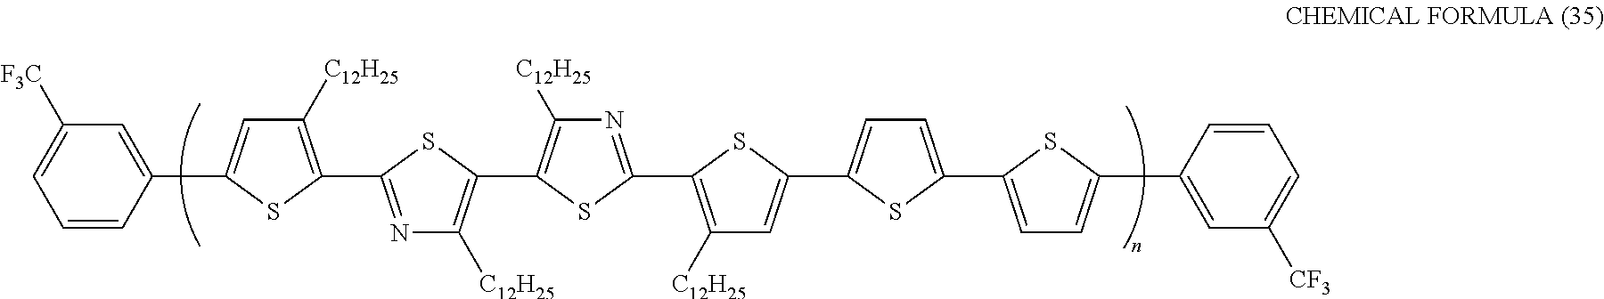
C1=CC(C2=CC([C12H25])=C(C3=NC([C12H25])=C(C4=C([C12H25])N=C(C5=C([C12H25])C=C(C6=CC=C(C7=CC=C(C8=CC([CF3])=CC=C8)S7)S6)S5)S4)S3)S2)=CC([F3C])=C1
